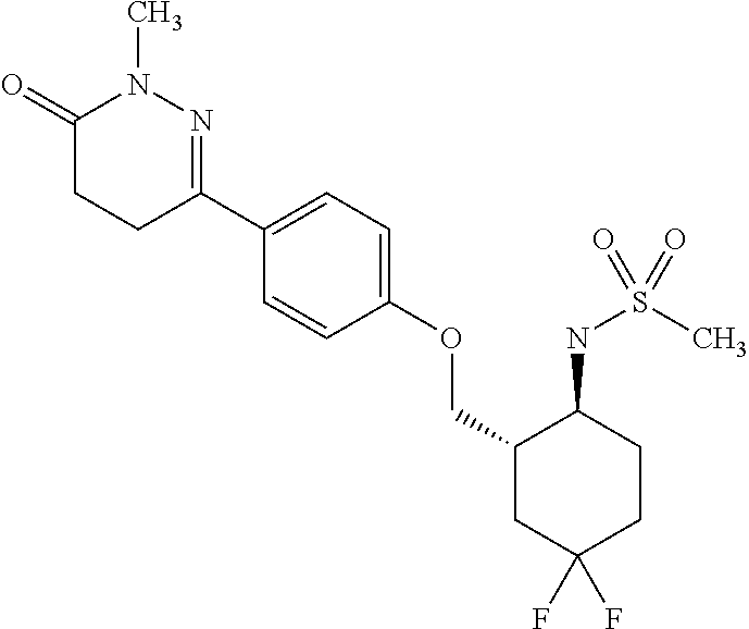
C1(C2=CC=C(OCC3CC(F)(F)CCC3NS(C)(=O)=O)C=C2)=NN(C)C(=O)CC1
